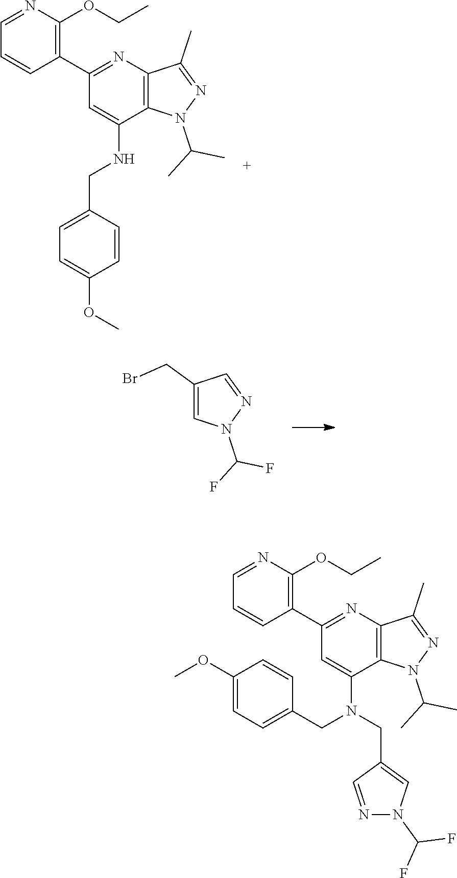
C1(C2=NC3=C(C(NCC4=CC=C(OC)C=C4)=C2)N(C(C)C)N=C3C)=C(OCC)N=CC=C1.C1(CBr)=CN(C(F)F)N=C1.C1(C2=NC3=C(C(N(CC4=CC=C(OC)C=C4)CC4=CN(C(F)F)N=C4)=C2)N(C(C)C)N=C3C)=C(OCC)N=CC=C1
